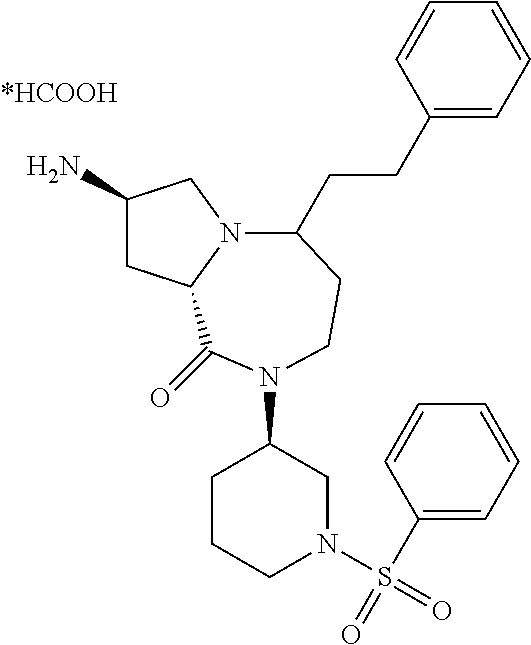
C1(N)CC2N(C1)C(CCC1=CC=CC=C1)CCN(C1CN(S(=O)(C3=CC=CC=C3)=O)CCC1)C2=O
